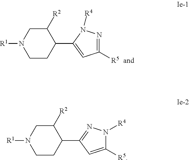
C1CC(C2=CC([R5])=NN2[R4])C([R2])CN1[R1].C1CC(C2=NN([R4])C([R5])=C2)C([R2])CN1[R1]
